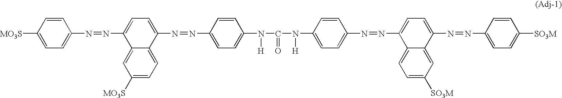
C1=CC([MO3S])=CC=C1N=NC1=CC=C(N=NC2=CC=C(N(C(N(C3=CC=C(N=NC4=CC=C(N=NC5=CC=C([SO3M])C=C5)C5=CC([SO3M])=CC=C45)C=C3)[H])=O)[H])C=C2)C2=CC=C([MO3S])C=C12
